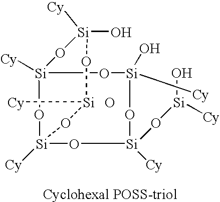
O.[Si]12([Cy])O[Si]([Cy])(O)O[Si](O[Si](O)[Cy])([Cy])O[Si]([Cy])(O1)O[Si]([Cy])O[Si]([Cy])(O)O2
